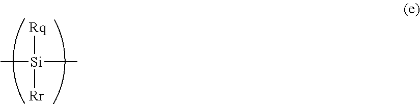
C[Si]([Rq])([Rr])C
